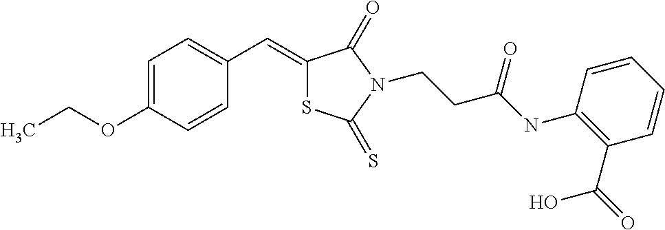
CCOC1=CC=C(C=C2SC(=S)N(CCC(NC3=C(C(=O)O)C=CC=C3)=O)C2=O)C=C1
